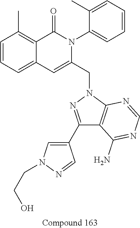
C12=CC=CC(C)=C1C(=O)N(C1=CC=CC=C1C)C(CN1N=C(C3=CN(CCO)N=C3)C3=C1N=CN=C3N)=C2
